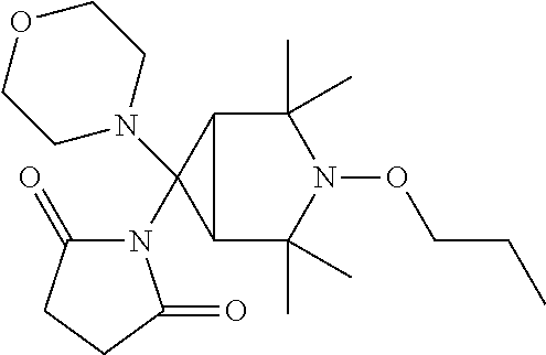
C12C(C)(C)N(OCCC)C(C)(C)C1C2(N1CCOCC1)N1C(=O)CCC1=O
